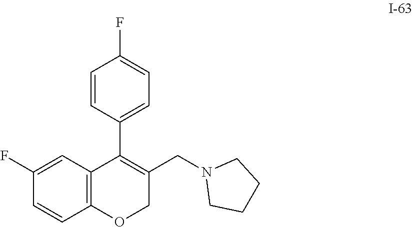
C12=C(C=C(F)C=C1)C(C1=CC=C(F)C=C1)=C(CN1CCCC1)CO2
